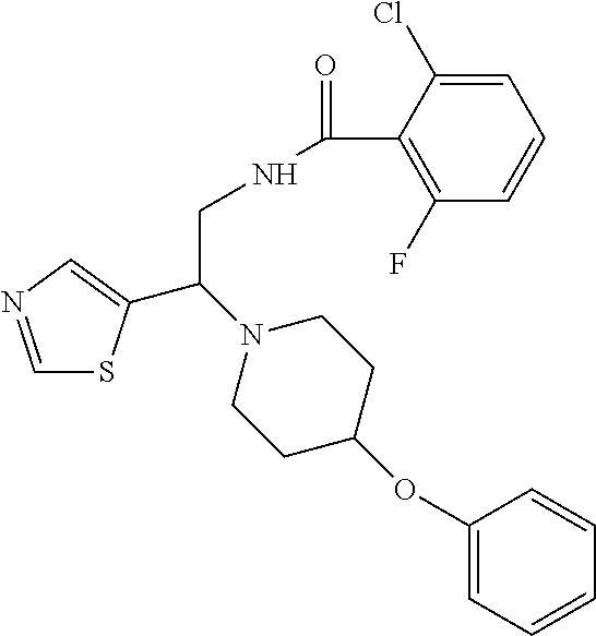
C1=NC=C(C(N2CCC(OC3=CC=CC=C3)CC2)CNC(=O)C2=C(F)C=CC=C2Cl)S1
